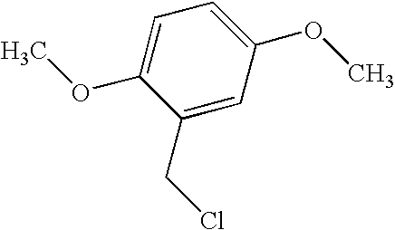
C1=C(OC)C(CCl)=CC(OC)=C1
